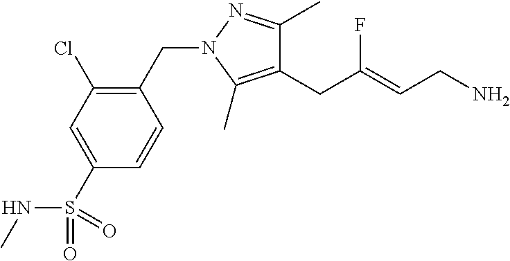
C1(CC(=CCN)F)=C(C)N(CC2=C(Cl)C=C(S(NC)(=O)=O)C=C2)N=C1C
